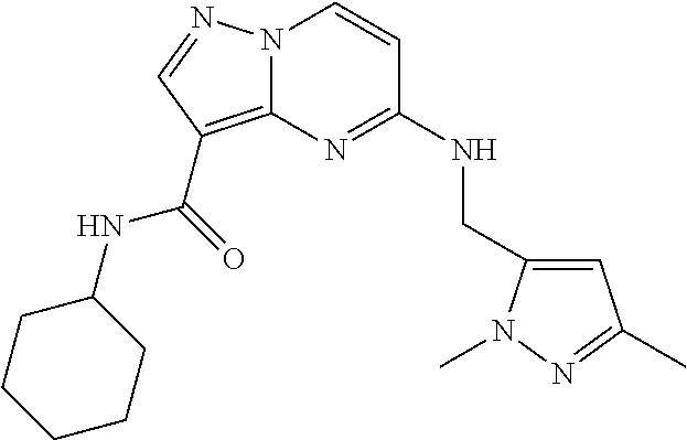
N(C1=NC2=C(C(NC3CCCCC3)=O)C=NN2C=C1)CC1=CC(C)=NN1C
